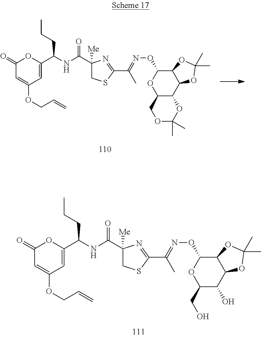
C1(=O)C=C(OCC=C)C=C(C(CCC)NC(=O)C2([Me])CSC(C(C)=NOC3OC4C(C5C3OC(C)(C)O5)OC(C)(C)OC4)=N2)O1.C1(=O)C=C(OCC=C)C=C(C(CCC)NC(=O)C2([Me])CSC(C(C)=NOC3OC(CO)C(O)C4C3OC(C)(C)O4)=N2)O1
